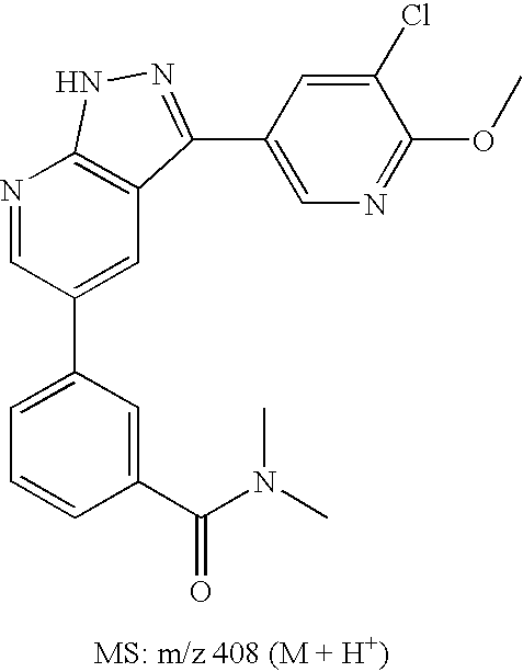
N1=CC(C2=CC=CC(C(N(C)C)=O)=C2)=CC2=C1NN=C2C1=CN=C(OC)C(Cl)=C1
